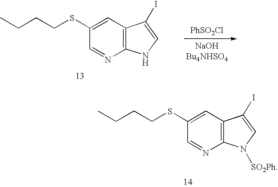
C1(SCCCC)=CC2=C(N=C1)N([SO2Ph])C=C2I.C1(SCCCC)=CC2=C(N=C1)NC=C2I.[PhSO2Cl]
